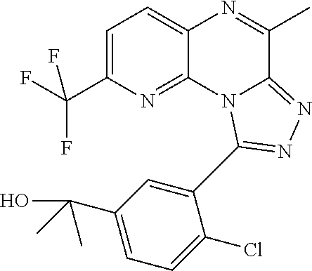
C1=C(C(F)(F)F)N=C2C(=C1)N=C(C)C1=NN=C(C3=CC(C(O)(C)C)=CC=C3Cl)N21
